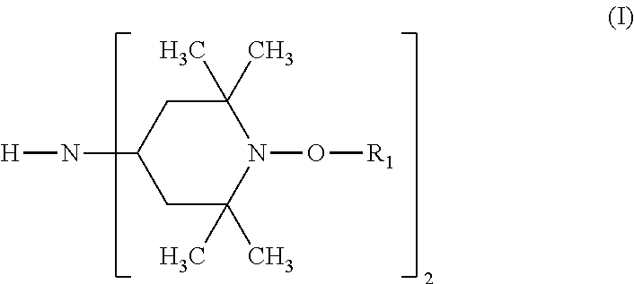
[H]NC1CC(C)(C)N(O[R1])C(C)(C)C1
